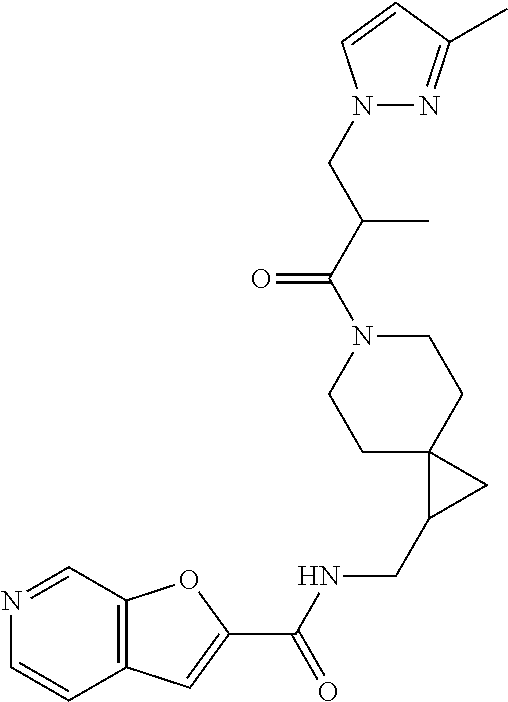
C12=C(C=C(C(NCC3CC34CCN(C(C(CN3N=C(C)C=C3)C)=O)CC4)=O)O1)C=CN=C2
